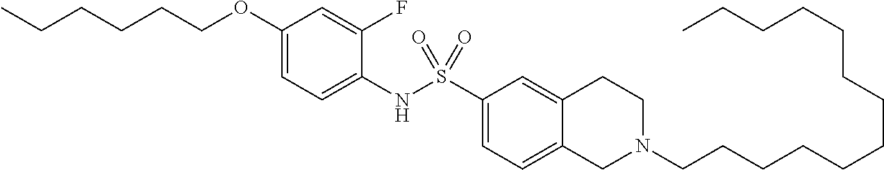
C1(OCCCCCC)=CC=C(NS(C2=CC=C3C(=C2)CCN(CCCCCCCCCCCCC)C3)(=O)=O)C(F)=C1
